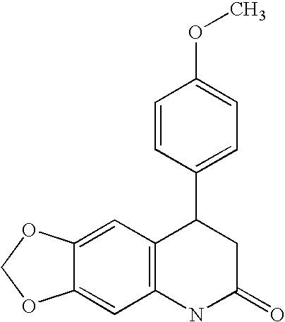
C12=C(NC(=O)CC1C1=CC=C(OC)C=C1)C=C1C(=C2)OCO1
